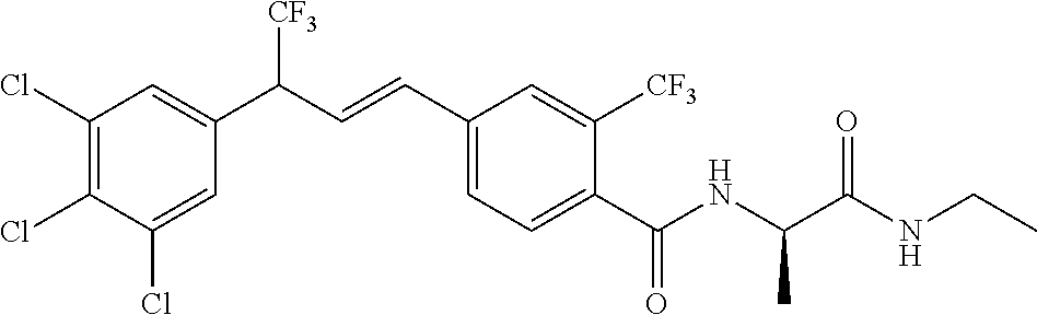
C1(Cl)=C(Cl)C(Cl)=CC(C(C=CC2=CC=C(C(NC(C(NCC)=O)C)=O)C([CF3])=C2)[CF3])=C1
